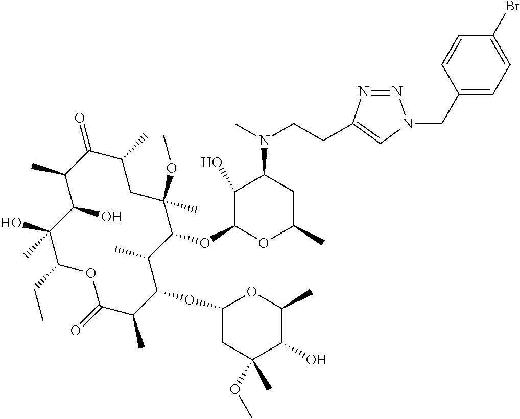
C1(O)C(OC2C(C)C(OC3CC(OC)(C)C(O)C(C)O3)C(C)C(=O)OC(CC)C(O)(C)C(O)C(C)C(=O)C(C)CC2(OC)C)OC(C)CC1N(C)CCC1=CN(CC2=CC=C(Br)C=C2)N=N1
